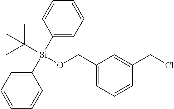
C1([Si](C2=CC=CC=C2)(OCC2=CC=CC(CCl)=C2)C(C)(C)C)=CC=CC=C1
